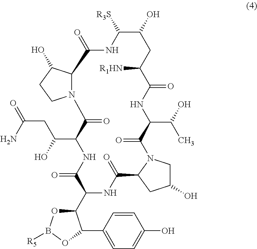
C12C(O)CCN1C(=O)C(C(CC(N)=O)O)NC(=O)C(C1OB([R5])OC1C1=CC=C(O)C=C1)NC(=O)C1N(C(=O)C(C(O)C)NC(=O)C([R1HN])CC(O)C([R3S])NC2=O)CC(O)C1
